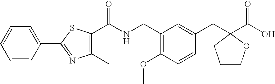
C1=CC(C2=NC(C)=C(C(NCC3=C(OC)C=CC(CC4(C(O)=O)OCCC4)=C3)=O)S2)=CC=C1
